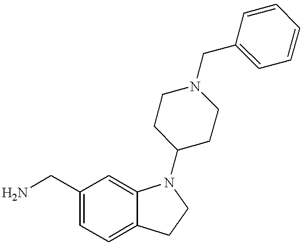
C1(CN)=CC=C2C(=C1)N(C1CCN(CC3=CC=CC=C3)CC1)CC2
